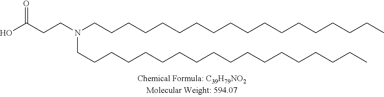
OC(CCN(CCCCCCCCCCCCCCCCCC)CCCCCCCCCCCCCCCCCC)=O
